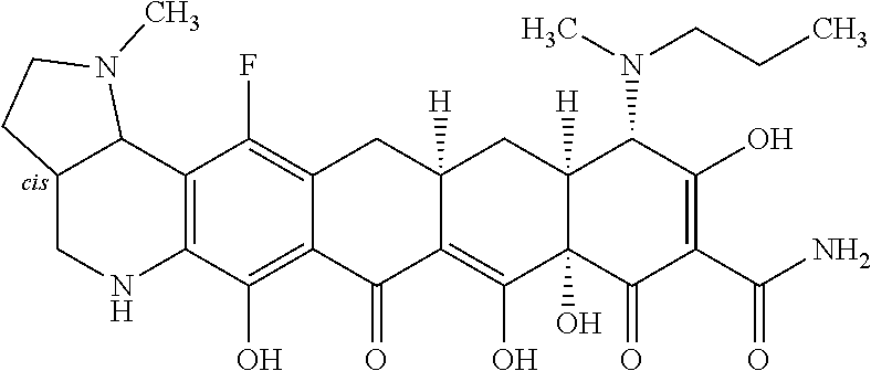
C12=C(C(O)=C3C(=C1F)CC1([H])CC4([H])C(N(CCC)C)C(O)=C(C(=O)N)C(=O)C4(O)C(O)=C1C3=O)NCC1C2N(C)CC1
